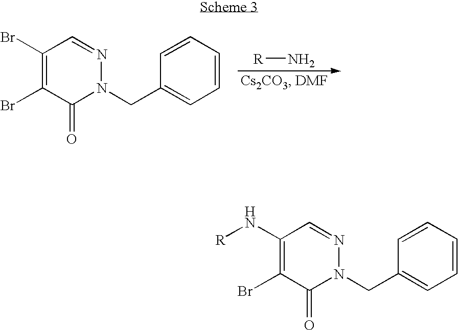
C1(Br)=C(Br)C(=O)N(CC2=CC=CC=C2)N=C1.[R]N.C1(N[R])=C(Br)C(=O)N(CC2=CC=CC=C2)N=C1
